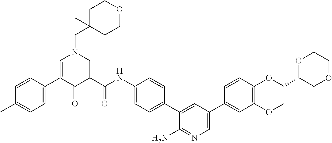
C1C(CN2C=C(C3=CC=C(C)C=C3)C(=O)C(C(NC3=CC=C(C4=CC(C5=CC(OC)=C(OCC6COCCO6)C=C5)=CN=C4N)C=C3)=O)=C2)(C)CCOC1
